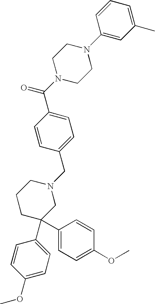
C1=C(C(N2CCN(C3=CC(C)=CC=C3)CC2)=O)C=CC(CN2CCCC(C3=CC=C(OC)C=C3)(C3=CC=C(OC)C=C3)C2)=C1
